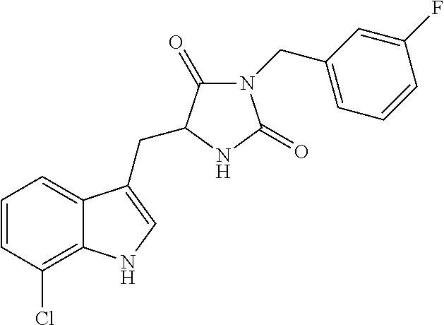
C1=CC(Cl)=C2C(=C1)C(CC1C(=O)N(CC3=CC=CC(F)=C3)C(=O)N1)=CN2
